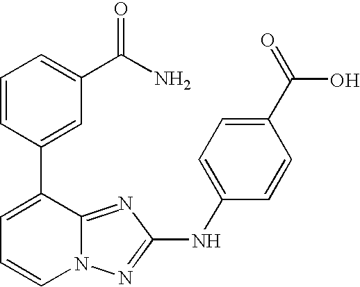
C1=CC=C(C2=CC(C(N)=O)=CC=C2)C2=NC(NC3=CC=C(C(=O)O)C=C3)=NN12
